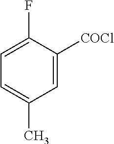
C1=C([COCl])C(F)=CC=C1C
